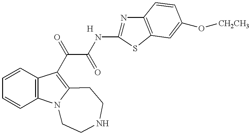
C1=CC2=C(C=C1)C(C(C(NC1=NC3=C(S1)C=C(O[CH2CH3])C=C3)=O)=O)=C1N2CCNCC1
